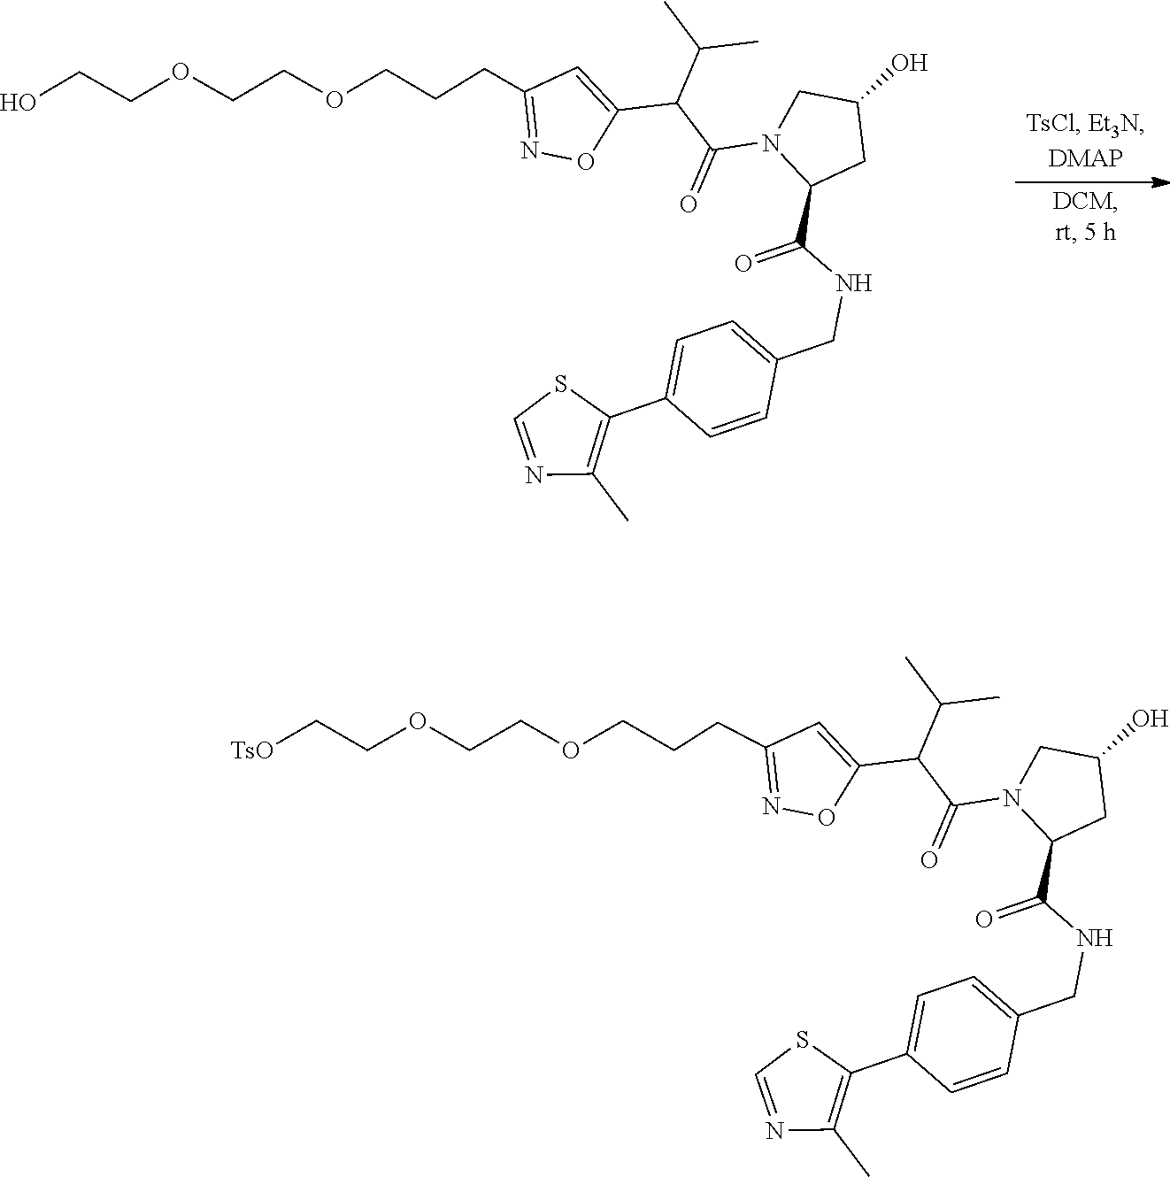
C1(C2=CC=C(CNC(=O)C3CC(O)CN3C(=O)C(C3=CC(CCCOCCOCCO)=NO3)C(C)C)C=C2)=C(C)N=CS1.C1(C2=CC=C(CNC(=O)C3CC(O)CN3C(=O)C(C3=CC(CCCOCCOCC[TsO])=NO3)C(C)C)C=C2)=C(C)N=CS1
